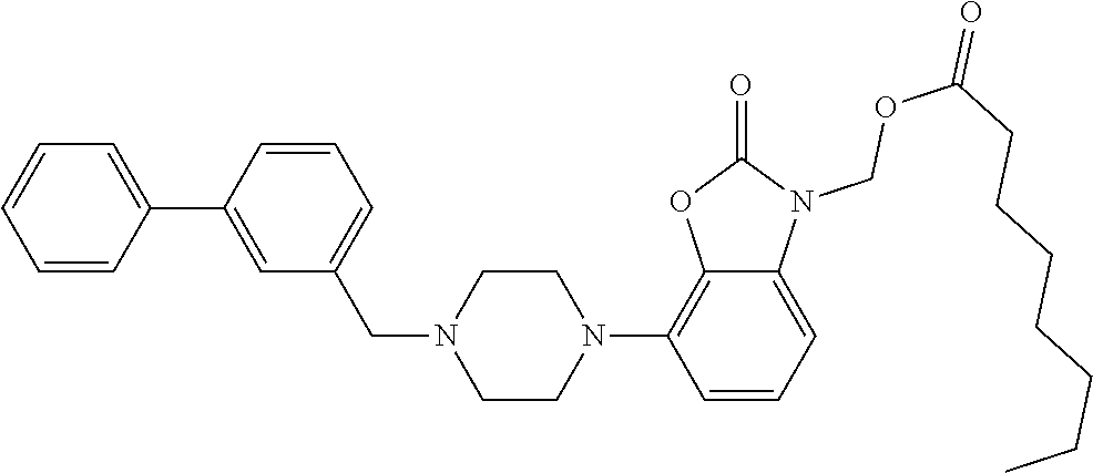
C1=CC=CC(C2=CC(CN3CCN(C4=C5C(=CC=C4)N(COC(=O)CCCCCCC)C(=O)O5)CC3)=CC=C2)=C1
